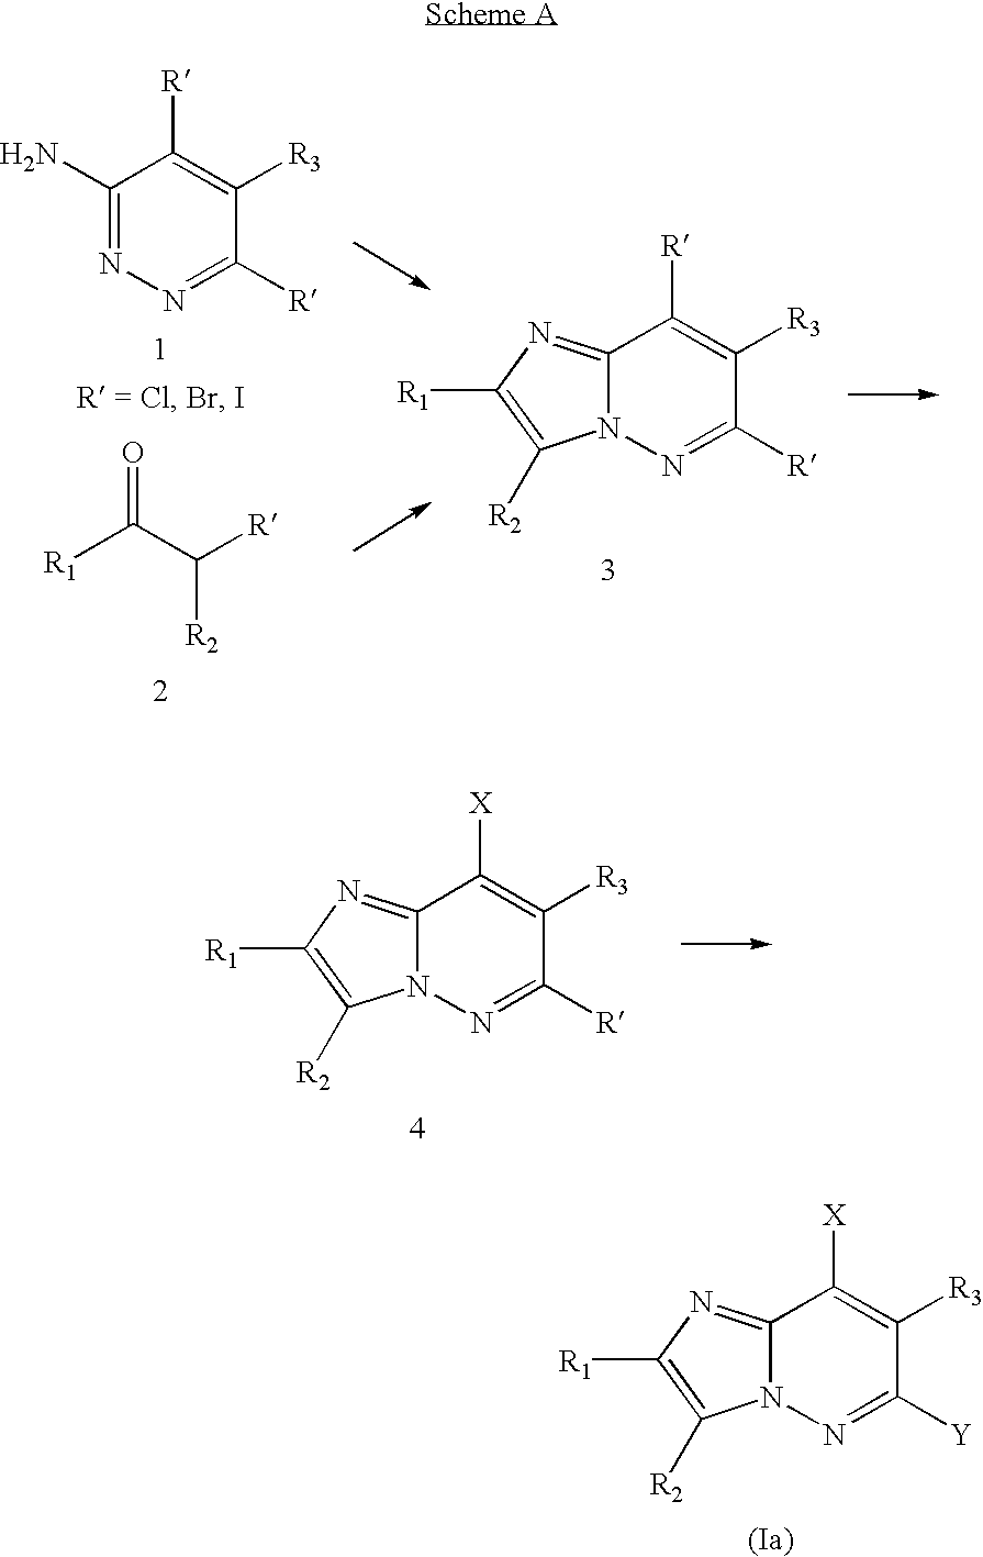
C1(N)=NN=C([R])C([R3])=C1[R].[R1]C(C([R])[R2])=O.C12=NC([R1])=C([R2])N1N=C([R])C([R3])=C2[R].C12=NC([R1])=C([R2])N1N=C([Y])C([R3])=C2[X].C12=NC([R1])=C([R2])N1N=C([R])C([R3])=C2[X]
